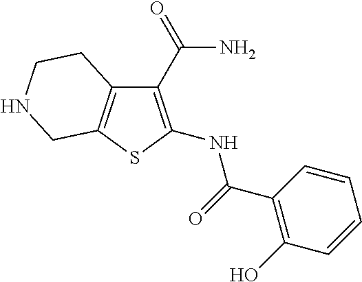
C1(C(=O)N)=C(NC(C2=C(O)C=CC=C2)=O)SC2=C1CCNC2
